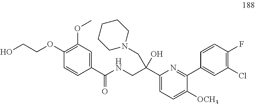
C1(OCCO)=C(OC)C=C(C(NCC(C2=CC=C([OCH3])C(C3=CC(Cl)=C(F)C=C3)=N2)(O)CN2CCCCC2)=O)C=C1
